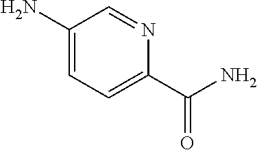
C1(N)=CC=C(C(N)=O)N=C1
